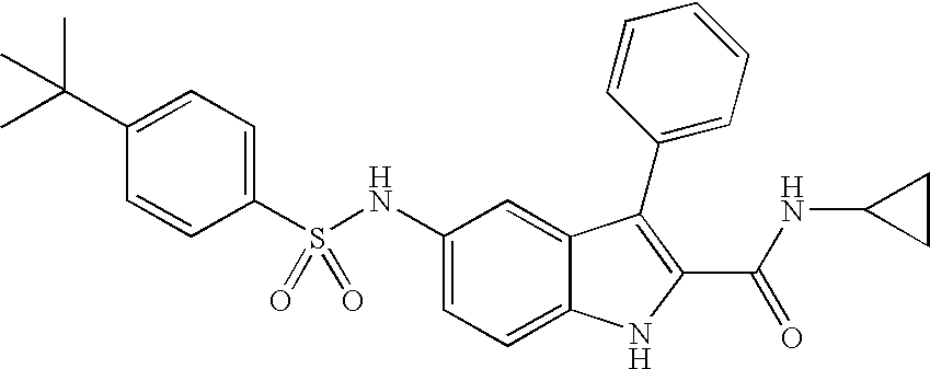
C1(C(C)(C)C)=CC=C(S(NC2=CC=C3C(=C2)C(C2=CC=CC=C2)=C(C(NC2CC2)=O)N3)(=O)=O)C=C1
